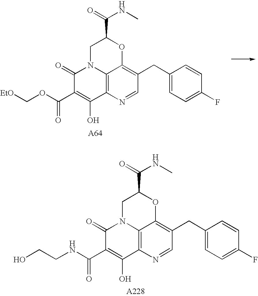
C1=NC2=C3C(=C1CC1=CC=C(F)C=C1)OC(C(=O)NC)CN3C(=O)C(C(OC[EtO])=O)=C2O.[A64].C1=NC2=C3C(=C1CC1=CC=C(F)C=C1)OC(C(=O)NC)CN3C(=O)C(C(NCCO)=O)=C2O.[A228]
